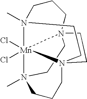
C1CN2(C)[Mn]34(Cl)(Cl)N5(C)CCCN13CCN4(CCC2)CC5
